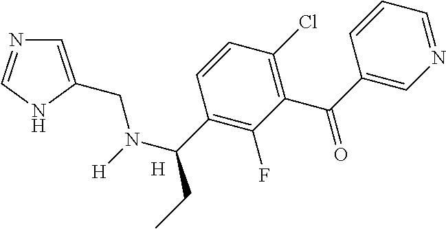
[H].N1=CC=CC(C(=O)C2=C(Cl)C=CC(C(N([H])CC3=CN=CN3)CC)=C2F)=C1
